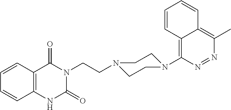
C12=C(C)N=NC(N3CCN(CCN4C(=O)C5=C(NC4=O)C=CC=C5)CC3)=C1C=CC=C2
